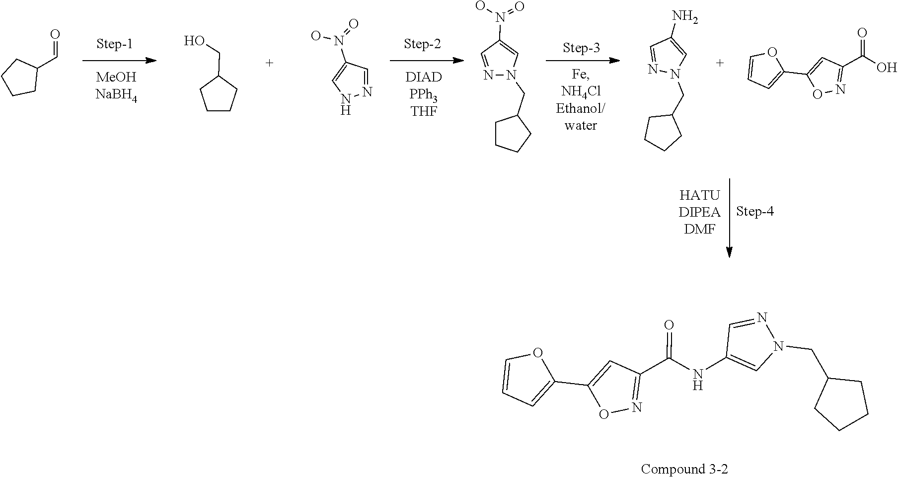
C1(C=O)CCCC1.C1(CO)CCCC1.C1=NNC=C1N(=O)O.C1(CN2N=CC(N(=O)O)=C2)CCCC1.C1=NN(CC2CCCC2)C=C1N.C1(C(=O)O)=NOC(C2=CC=CO2)=C1.C1=C(C2=CC=CO2)ON=C1C(=O)NC1=CN(CC2CCCC2)N=C1
